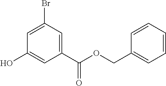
C1(C(OCC2=CC=CC=C2)=O)=CC(Br)=CC(O)=C1
